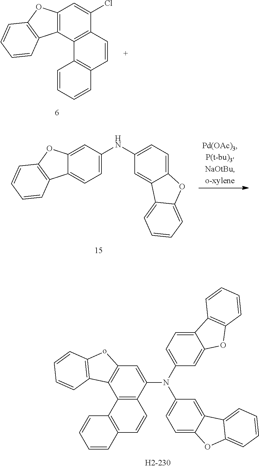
C12=C(C3=C(C(Cl)=C1)C=CC1=C3C=CC=C1)C1=C(O2)C=CC=C1.C1(NC2=CC=C3C(=C2)OC2=C3C=CC=C2)=CC=C2C(=C1)C1=CC=CC=C1O2.C1(N(C2=CC=C3C(=C2)OC2=C3C=CC=C2)C2=CC=C3C(=C2)C2=CC=CC=C2O3)=CC2=C(C3=C1C=CC1=C3C=CC=C1)C1=C(o2)C=CC=C1
